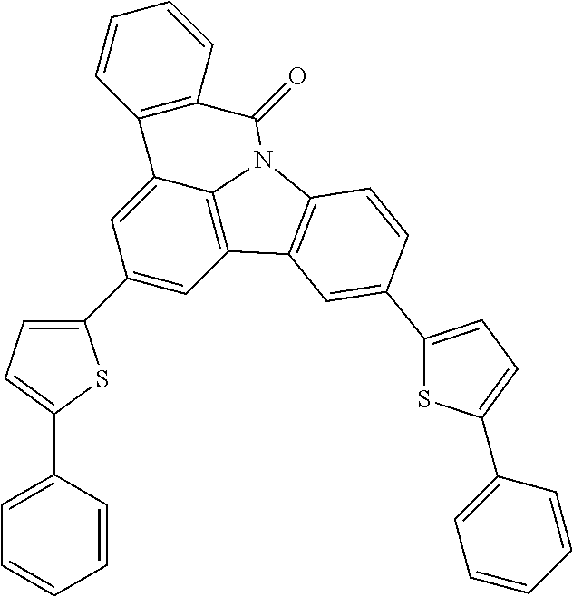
C1(C2=CC=C(C3=CC=CC=C3)S2)=CC2=C3C(=C1)C1=C(C=CC=C1)C(=O)N3C1=C2C=C(C2=CC=C(C3=CC=CC=C3)S2)C=C1
